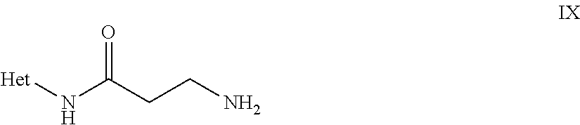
N(C(CCN)=O)[Het]
